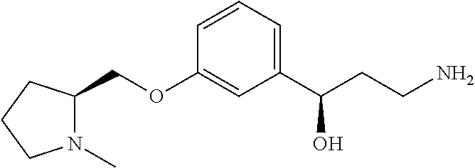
C(OC1=CC(C(CCN)O)=CC=C1)C1N(C)CCC1
